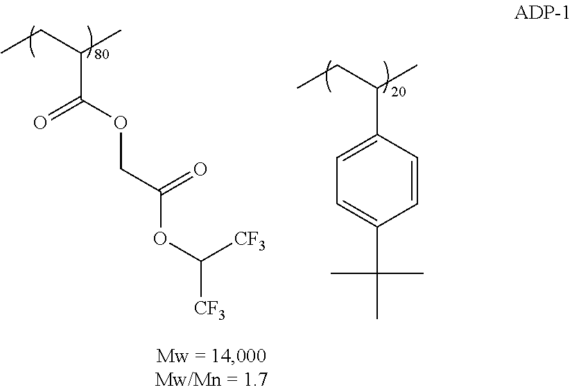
CC(C)(C)C1=CC=C(C(CC)C)C=C1.C(C(OCC(OC([CF3])[CF3])=O)=O)(CC)C
